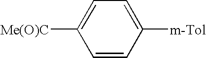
C1=CC([m-Tol])=CC=C1[Me(O)C]
